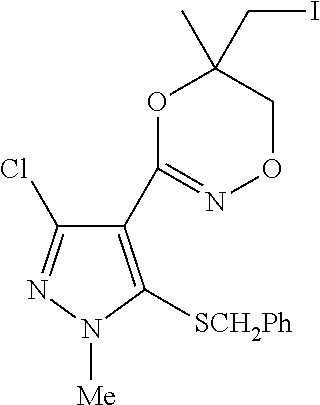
[SCH2Ph]C1=C(C2=NOCC(C)(CI)O2)C(Cl)=NN1[Me]
